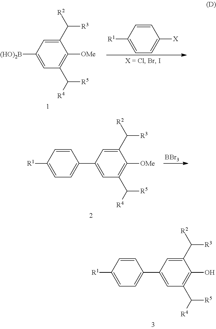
C1(O)=C(C([R4])[R5])C=C(C2=CC=C([R1])C=C2)C=C1C([R2])[R3].C1([OMe])=C(C([R4])[R5])C=C([(HO)2B])C=C1C([R2])[R3].C1([X])=CC=C([R1])C=C1.C1([OMe])=C(C([R4])[R5])C=C(C2=CC=C([R1])C=C2)C=C1C([R2])[R3].[BBr3]
